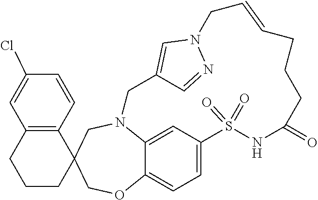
N12C3=CC(=CC=C3OCC3(C4=C(C=C(Cl)C=C4)CCC3)C1)S(=O)(=O)NC(=O)CCCC=CCN1N=CC(=C1)C2
